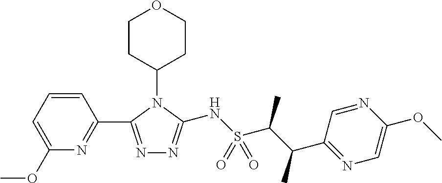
C1CC(N2C(C3=NC(OC)=CC=C3)=NN=C2NS(C(C(C2=NC=C(OC)N=C2)C)C)(=O)=O)CCO1
